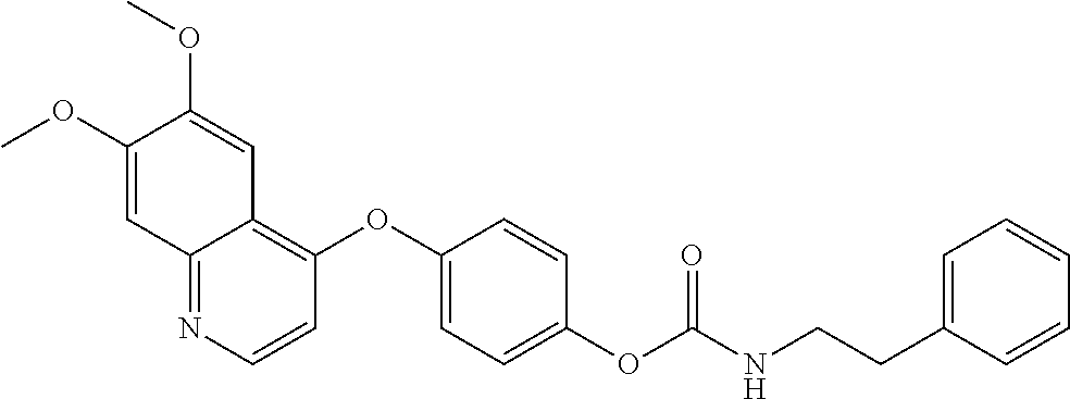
C12=NC=CC(OC3=CC=C(OC(NCCC4=CC=CC=C4)=O)C=C3)=C1C=C(OC)C(OC)=C2
